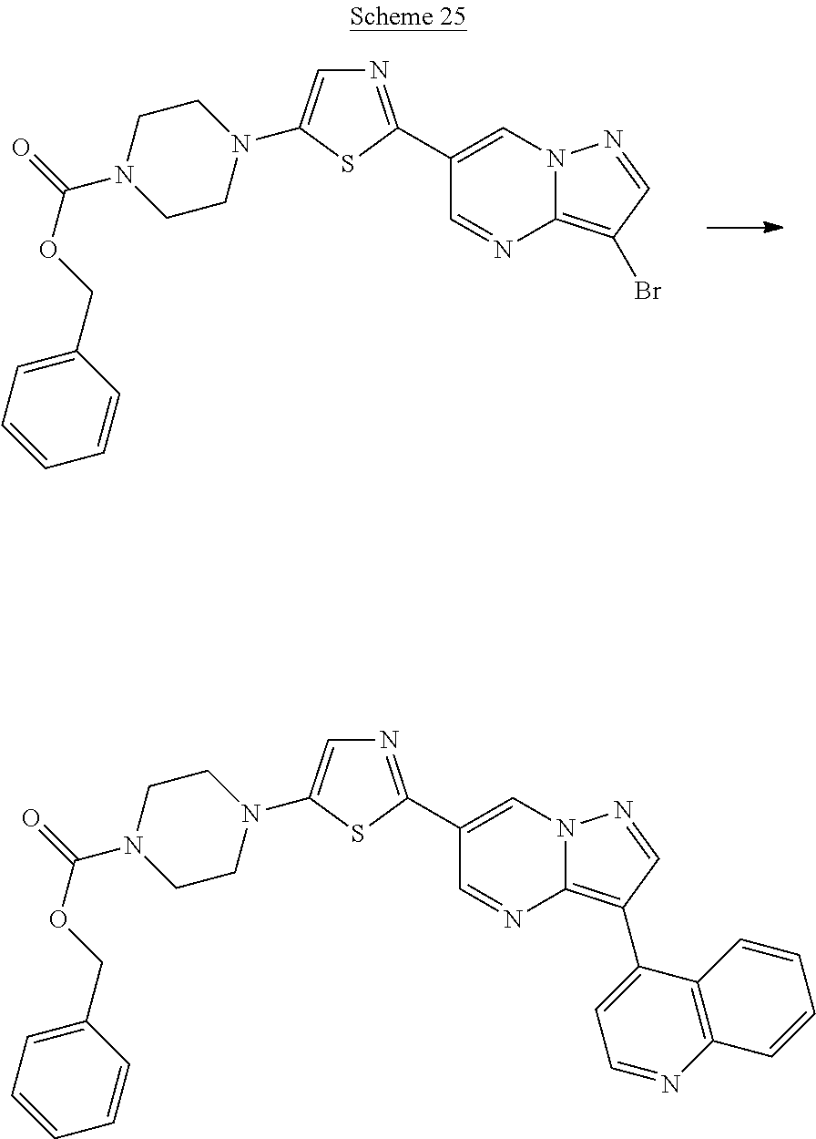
C12=C(Br)C=NN1C=C(C1=NC=C(N3CCN(C(=O)OCC4=CC=CC=C4)CC3)S1)C=N2.C12=C(C3=CC=NC4=C3C=CC=C4)C=NN1C=C(C1=NC=C(N3CCN(C(=O)OCC4=CC=CC=C4)CC3)S1)C=N2
